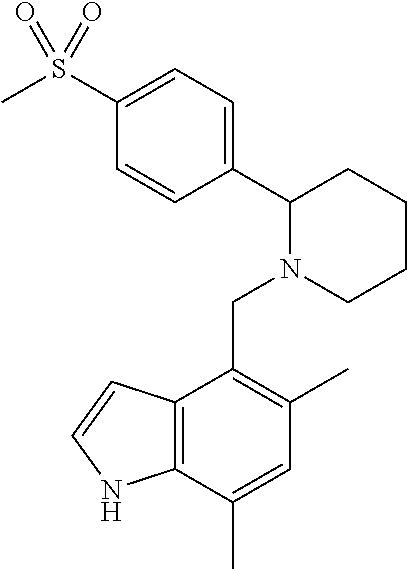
C1(S(C)(=O)=O)=CC=C(C2N(CC3=C(C)C=C(C)C4=C3C=CN4)CCCC2)C=C1
